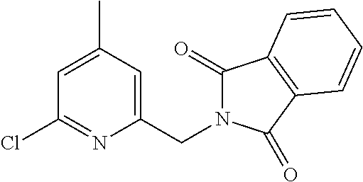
C1(CN2C(=O)C3=C(C2=O)C=CC=C3)=CC(C)=CC(Cl)=N1
